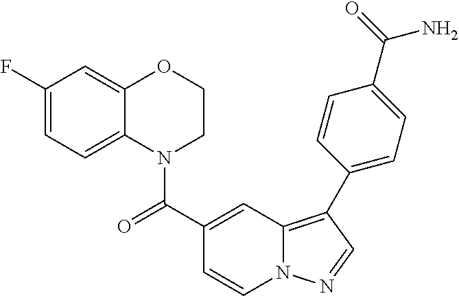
C1=CN2C(=C(C3=CC=C(C(=O)N)C=C3)C=N2)C=C1C(=O)N1CCOC2=CC(F)=CC=C12
